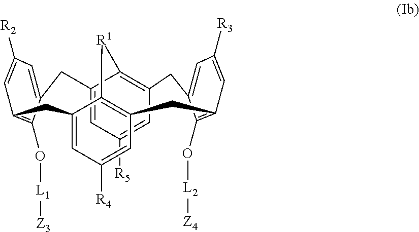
C1([R5])=CC2=C3C(=C1)CC1=CC([R2])=CC(=C1O[L1][Z3])CC1=CC([R4])=CC(=C1[R1]3)CC1=C(O[L2][Z4])C(=CC([R3])=C1)C2
